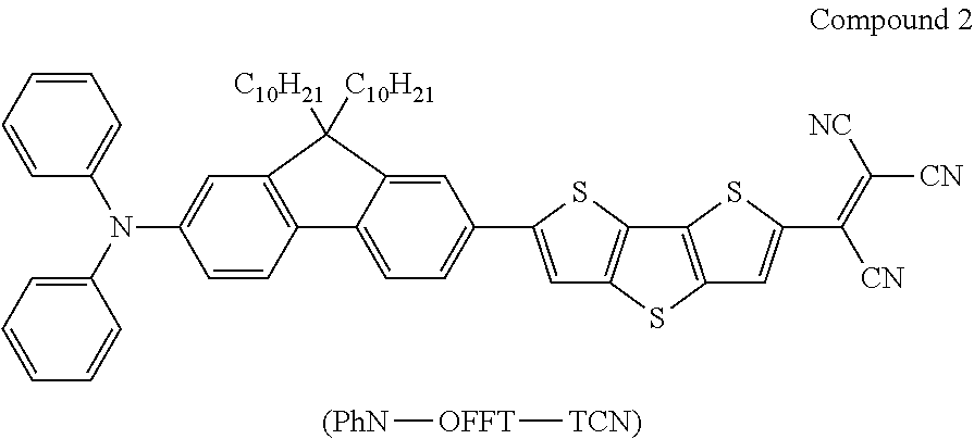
C1=CC=CC=C1N(C1=CC=CC=C1)C1=CC2=C(C=C1)C1=CC=C(C3=CC4=C(S3)C3=C(S4)C=C(C(=C([CN])[NC])[CN])S3)C=C1C2([C10H21])[C10H21].[(PhN][OFFT][TCN)]
